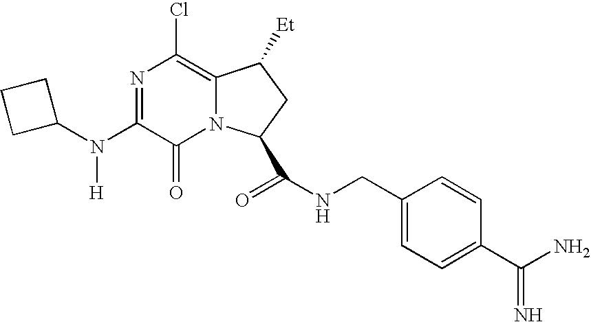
N1=C(N(C2CCC2)[H])C(=O)N2C(=C1Cl)C([Et])CC2C(NCC1=CC=C(C(N)=N)C=C1)=O
